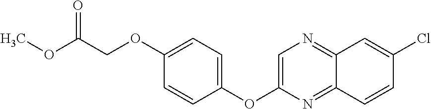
C1(OC2=CN=C3C(=N2)C=CC(Cl)=C3)=CC=C(OCC(OC)=O)C=C1
